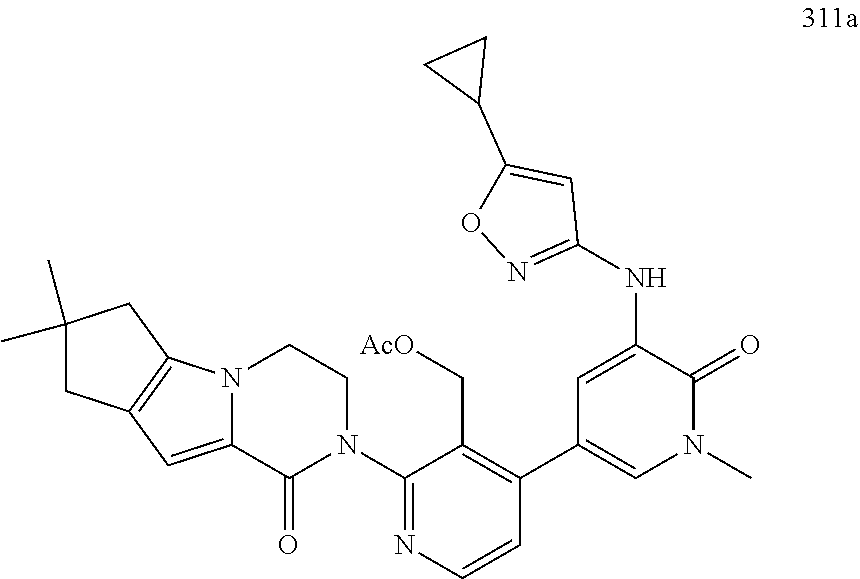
N(C1=CC(C2=C(C[AcO])C(N3CCN4C(=CC5=C4CC(C)(C)C5)C3=O)=NC=C2)=CN(C)C1=O)C1=NOC(C2CC2)=C1
